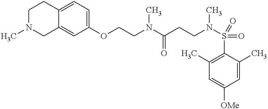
C1N(C)CC2=CC(OCCN(C(CCN(S(=O)(C3=C(C)C=C([OMe])C=C3C)=O)C)=O)C)=CC=C2C1
